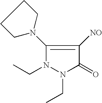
C1(N2CCCC2)=C([NO])C(=O)N(CC)N1CC
